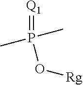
[Q1]=P(O[Rg])(C)C
